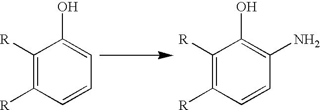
C1([R])=C([R])C=CC=C1O.C1([R])=C([R])C=CC(N)=C1O
